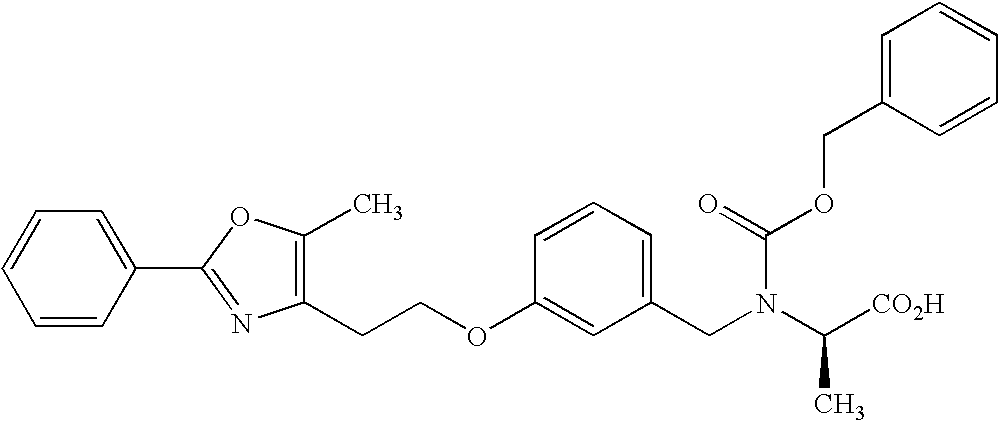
C1(CCOC2=CC(CN(C(C)[CO2H])C(=O)OCC3=CC=CC=C3)=CC=C2)=C(C)OC(C2=CC=CC=C2)=N1
